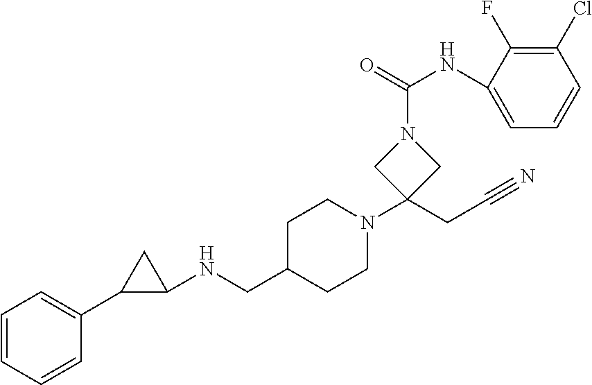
C1=CC=CC(C2C(NCC3CCN(C4(CC#N)CN(C(=O)NC5=CC=CC(Cl)=C5F)C4)CC3)C2)=C1
